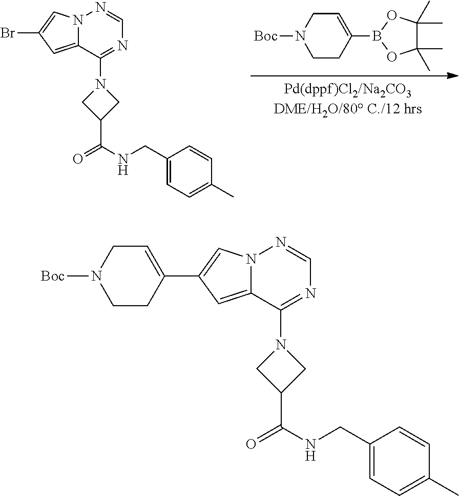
C1CC(B2OC(C)(C)C(C)(C)O2)=CCN1[Boc].N12C(=CC(Br)=C1)C(N1CC(C(NCC3=CC=C(C)C=C3)=O)C1)=NC=N2.N12C(=CC(C3=CCN([Boc])CC3)=C1)C(N1CC(C(NCC3=CC=C(C)C=C3)=O)C1)=NC=N2
